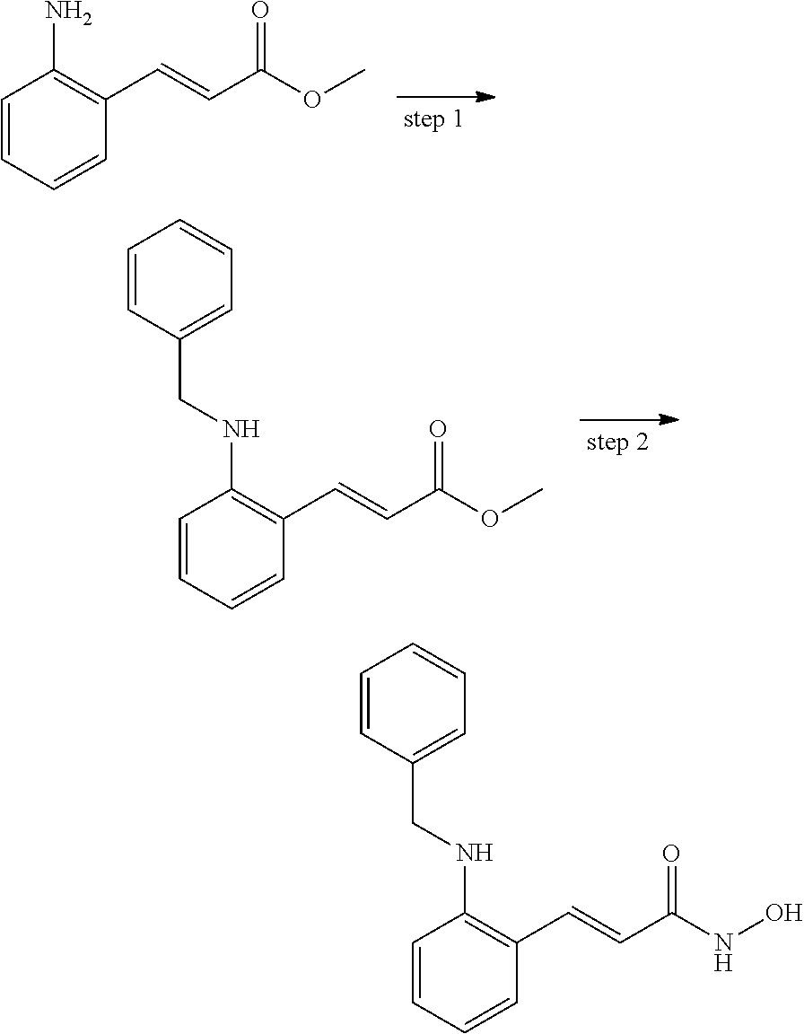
C1=CC=CC(C=CC(=O)OC)=C1N.C1=CC=CC(C=CC(=O)NO)=C1NCC1=CC=CC=C1.C1=CC=CC(C=CC(=O)OC)=C1NCC1=CC=CC=C1
